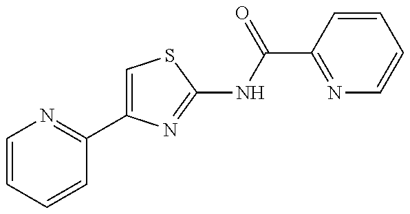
C1=CC=CC(C2=CSC(NC(=O)C3=NC=CC=C3)=N2)=N1
